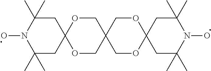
O1CC2(COC13CC(C)(C)N(O)C(C)(C)C3)COC1(OC2)CC(C)(C)N(O)C(C)(C)C1
